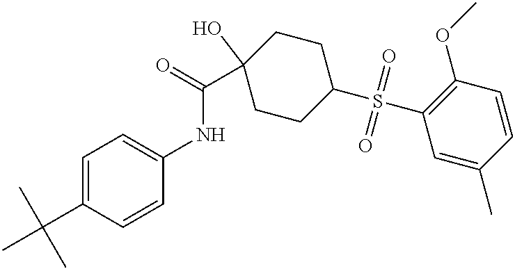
C1=C(C(C)(C)C)C=CC(NC(C2(O)CCC(S(C3=C(OC)C=CC(C)=C3)(=O)=O)CC2)=O)=C1
